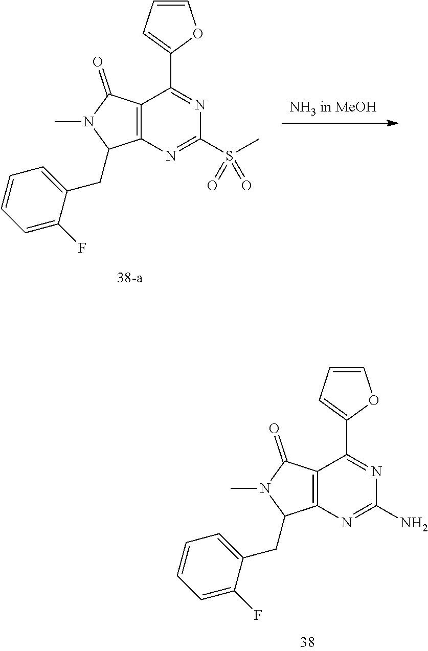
C1(C2=CC=CO2)=NC(N)=NC2=C1C(=O)N(C)C2CC1=CC=CC=C1F.C1(C2=CC=CO2)=NC(S(C)(=O)=O)=NC2=C1C(=O)N(C)C2CC1=CC=CC=C1F
